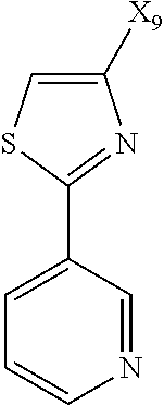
C1([X9])=CSC(C2=CC=CN=C2)=N1
